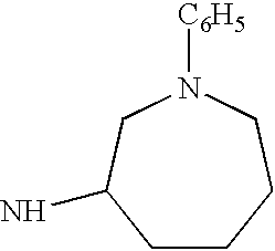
C1CCCN([C6H5])CC1N
